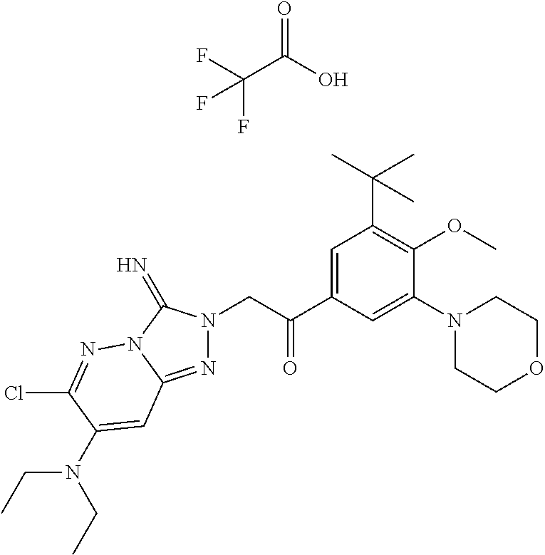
C(C(O)=O)(F)(F)F.C(C(C1=CC(C(C)(C)C)=C(OC)C(N2CCOCC2)=C1)=O)N1N=C2N(C1=N)N=C(Cl)C(N(CC)CC)=C2
